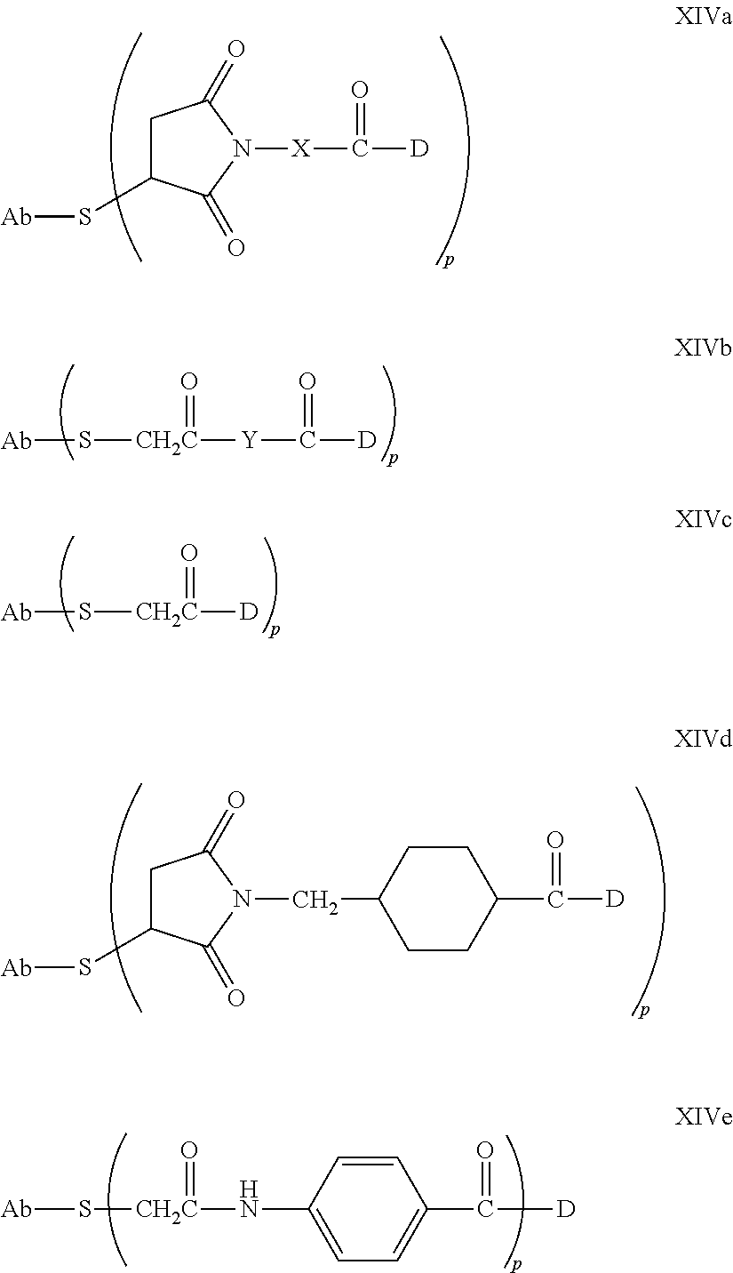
[Ab]SC1CC(=O)N([X]C([D])=O)C1=O.[Ab]SC1CC(=O)N(CC2CCC(C([D])=O)CC2)C1=O.[Ab]S[CH2C](=O)NC1=CC=C(C([D])=O)C=C1.[Ab]S[CH2C]([Y]C([D])=O)=O.[Ab]S[CH2C]([D])=O
